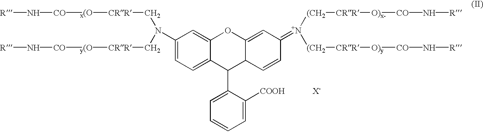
[X-].C([CRR][x(O][CO]N[R])N(C[CRR][y(O][CO]N[R])C1=CC=C2C(=C1)OC1=CC(=[N+]([(CH2][CRR][O)x-][CO]N[R])[(CH2][CRR][O)y][CO]N[R])C=CC1C2C1=CC=CC=C1[COOH]
